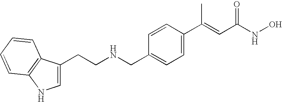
C1=C(CCNCC2=CC=C(C(C)=CC(=O)NO)C=C2)C2=C(N1)C=CC=C2
